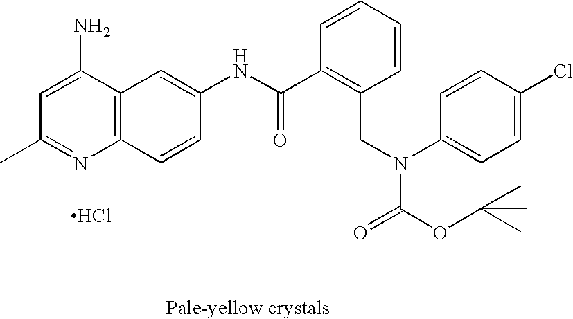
Cl.C12=C(C(N)=CC(C)=N1)C=C(NC(C1=C(CN(C3=CC=C(Cl)C=C3)C(=O)OC(C)(C)C)C=CC=C1)=O)C=C2
